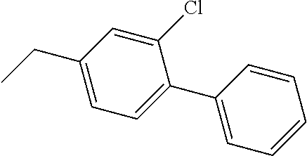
CCC1=CC=C(C2=CC=CC=C2)C(Cl)=C1
